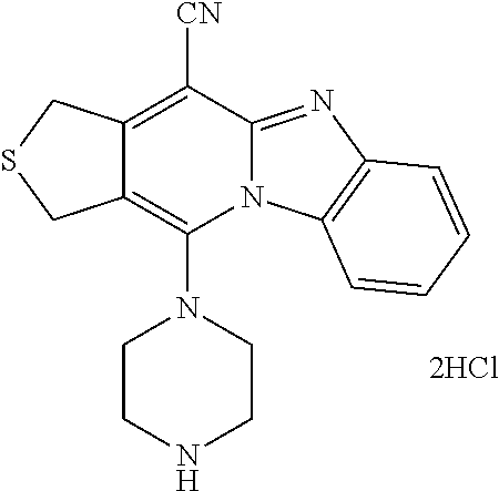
C12=C(N3CCNCC3)N3C(=NC4=C3C=CC=C4)C([CN])=C1CSC2.[2HCl]
